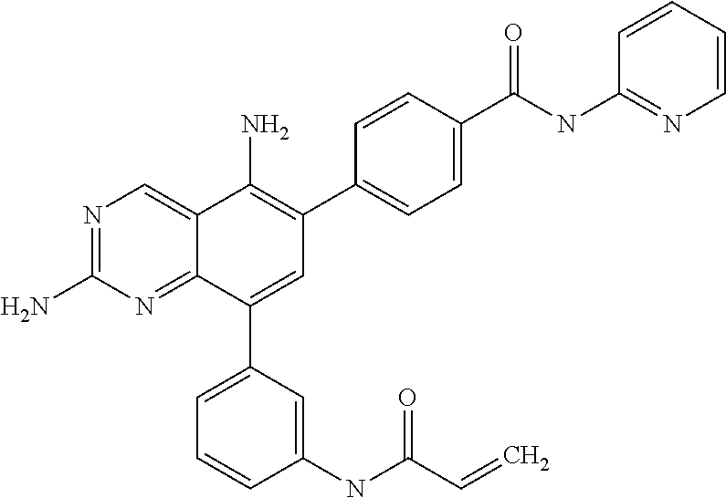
C1(C(NC2=NC=CC=C2)=O)=CC=C(C2=C(N)C3=CN=C(N)N=C3C(C3=CC=CC(NC(C=C)=O)=C3)=C2)C=C1
